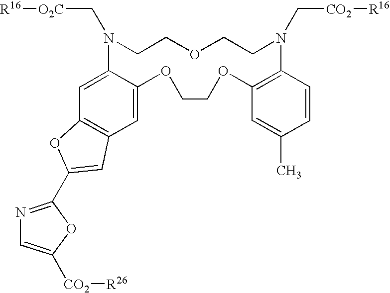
C1=C2C(=CC3=C1OC(C1=NC=C([CO2][R26])O1)=C3)OCCOC1=C(C=CC(C)=C1)N(C[CO2][R16])CCOCCN2C[O2C][R16]
